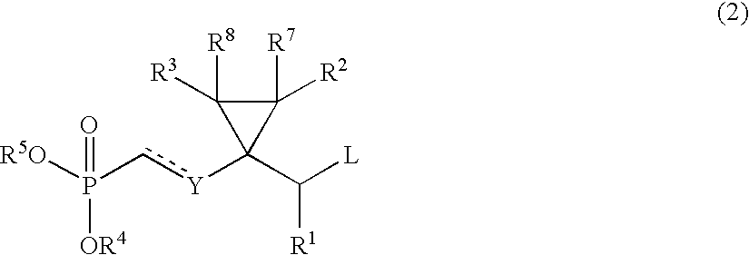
c([Y]C1(C([L])[R1])C([R7])([R2])C1([R8])[R3])P(=O)([OR4])[R5O]
